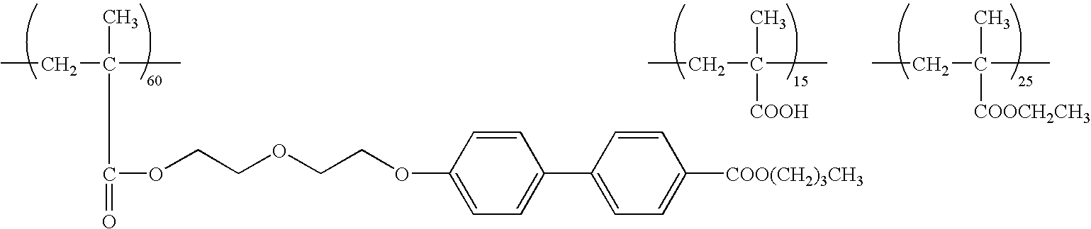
CCC(C)(C)C(=O)OCCOCCOC1=CC=C(C2=CC=C([COO(CH2)3CH3])C=C2)C=C1.CCC(C)(C)[COOH].CCC(C)(C)[COOCH2CH3]
